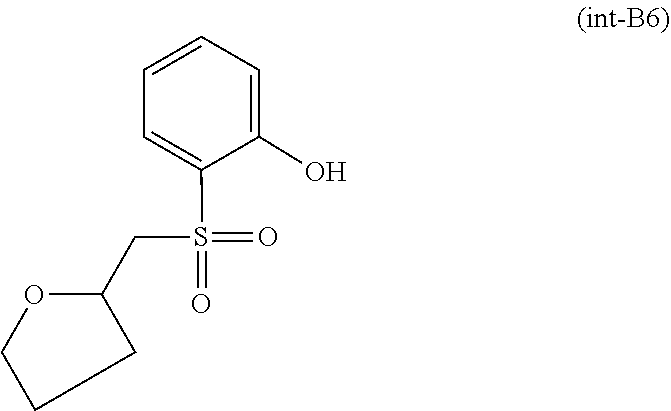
S(=O)(C1=CC=CC=C1O)(=O)CC1OCCC1
